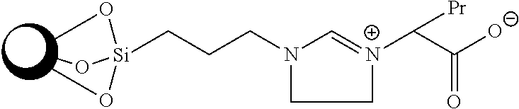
C1=[N+](C(C([O-])=O)[Pr])CCN1CCC[Si](OC)(OC)OC
